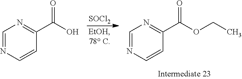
[SOCl2].C1=NC=CC(C(O)=O)=N1.C1=NC=CC(C(OCC)=O)=N1
